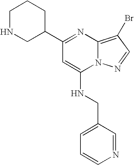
C1(C2CCCNC2)=NC2=C(Br)C=NN2C(NCC2=CC=CN=C2)=C1
